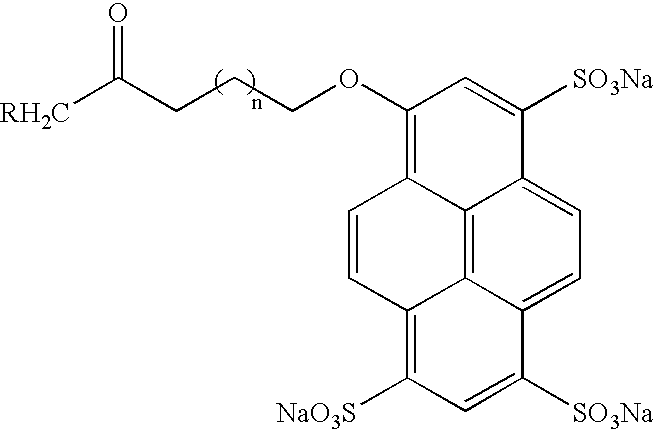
C12=C3C4=CC=C1C([SO3Na])=CC(OCCCC([RH2C])=O)=C2C=CC3=C([NaO3S])C=C4[SO3Na]
